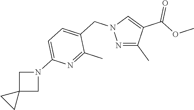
N1=C(C)C(C(=O)OC)=CN1CC1=CC=C(N2CC3(C2)CC3)N=C1C
